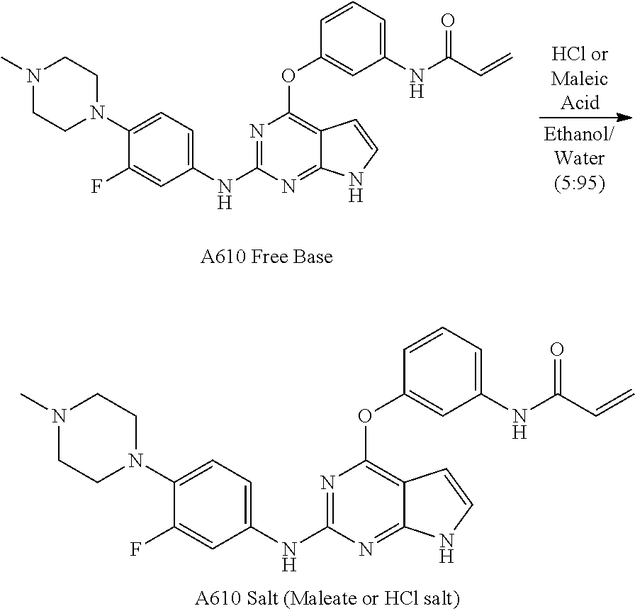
N1=C(NC2=CC=C(N3CCN(C)CC3)C(F)=C2)N=C2C(=C1OC1=CC(NC(C=C)=O)=CC=C1)C=CN2.N1=C(NC2=CC=C(N3CCN(C)CC3)C(F)=C2)N=C2C(=C1OC1=CC(NC(C=C)=O)=CC=C1)C=CN2
